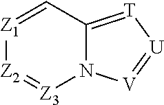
[Z1]1=CC2=[T][U]=[V]N2[Z3]=[Z2]1
